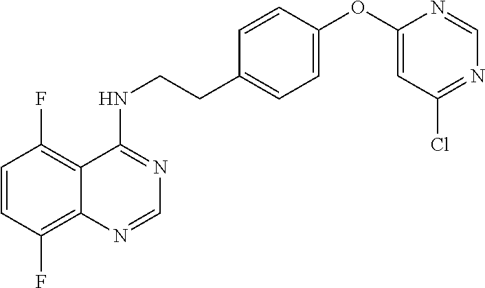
C1=CC(F)=C2C(=C1F)C(NCCC1=CC=C(OC3=CC(Cl)=NC=N3)C=C1)=NC=N2
